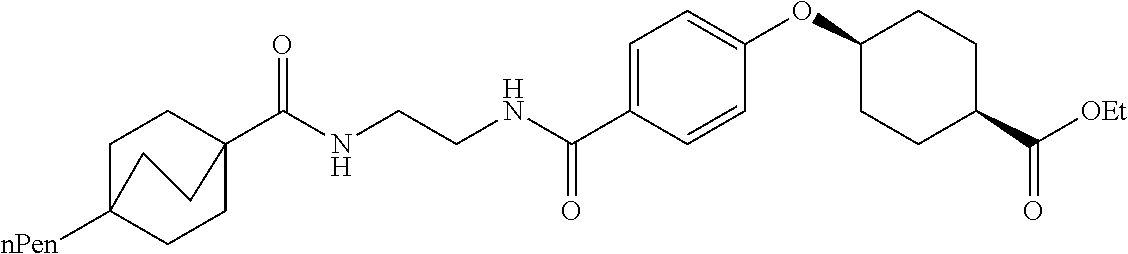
C1=C(C(NCCNC(C23CCC([nPen])(CC2)CC3)=O)=O)C=CC(OC2CCC(C(=O)[OEt])CC2)=C1
